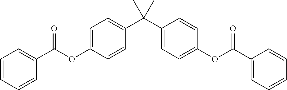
C1=CC=CC(C(OC2=CC=C(C(C)(C3=CC=C(OC(C4=CC=CC=C4)=O)C=C3)C)C=C2)=O)=C1
